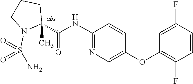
C1(C(=O)NC2=NC=C(OC3=C(F)C=CC(F)=C3)C=C2)(C)CCCN1S(N)(=O)=O
